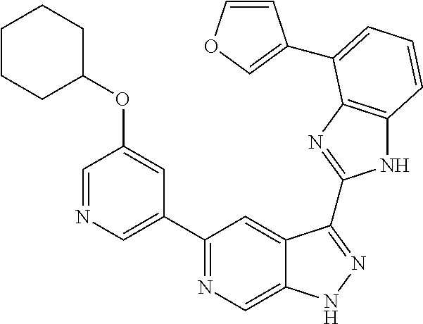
C1(C2=NC=C3C(=C2)C(C2=NC4=C(N2)C=CC=C4C2=COC=C2)=NN3)=CN=CC(OC2CCCCC2)=C1
